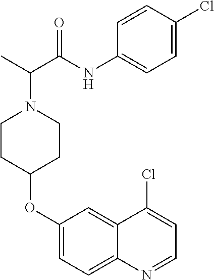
C1CC(OC2=CC=C3C(=C2)C(Cl)=CC=N3)CCN1C(C(NC1=CC=C(Cl)C=C1)=O)C
